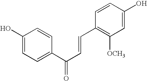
C1(O)=CC=C(C(C=CC2=C([OCH3])C=C(O)C=C2)=O)C=C1
